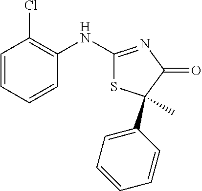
C1(NC2=NC(=O)C(C3=CC=CC=C3)(C)S2)=C(Cl)C=CC=C1
